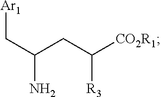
[Ar1]CC(CC([CO2R1])[R3])N
